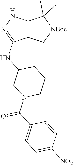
C1CN(C(C2=CC=C([NO2])C=C2)=O)CC(NC2=NNC3=C2C[NBoc]C3(C)C)C1
